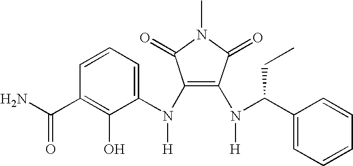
C1=CC(C(N)=O)=C(O)C(N(C2=C(N([H])C(C3=CC=CC=C3)CC)C(=O)N(C)C2=O)[H])=C1
